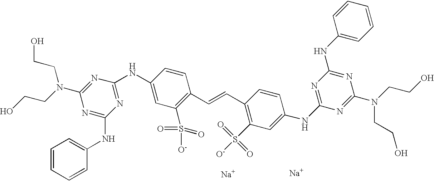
C1=CC=CC(NC2=NC(N(CCO)CCO)=NC(NC3=CC(S([O-])(=O)=O)=C(C=CC4=C(S([O-])(=O)=O)C=C(NC5=NC(NC6=CC=CC=C6)=NC(N(CCO)CCO)=N5)C=C4)C=C3)=N2)=C1.[Na].[Na]
